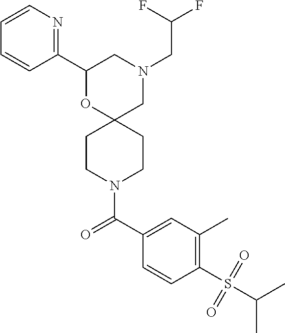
C1(C2=NC=CC=C2)OC2(CN(CC(F)F)C1)CCN(C(C1=CC(C)=C(S(=O)(C(C)C)=O)C=C1)=O)CC2
